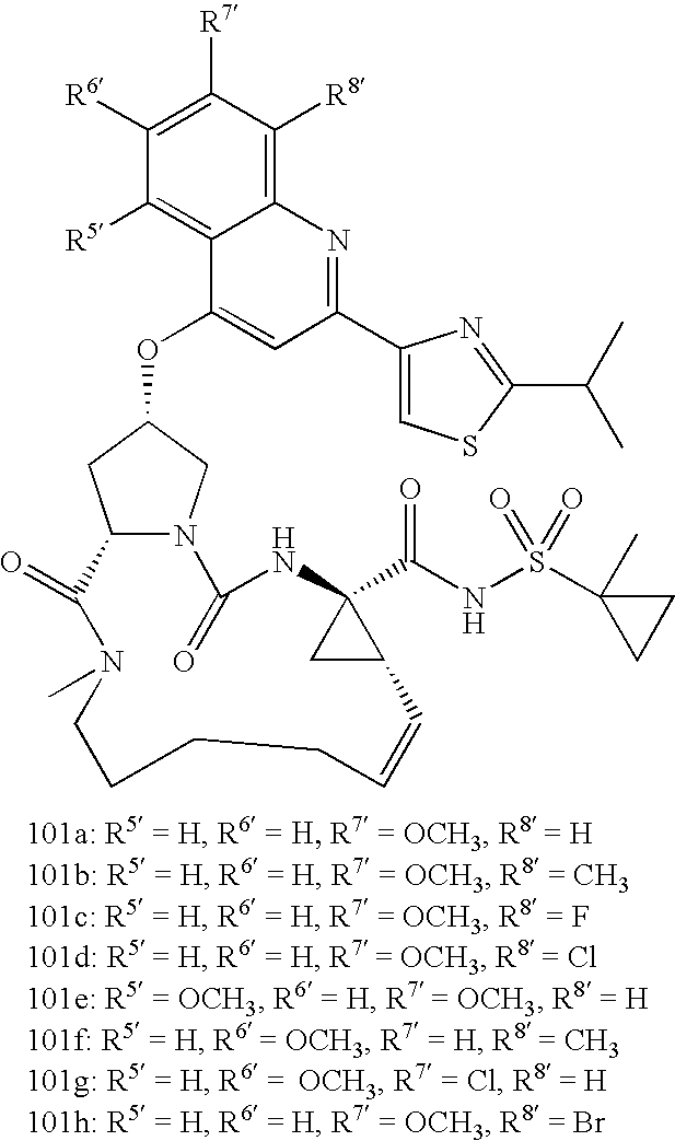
C1([R6])=C([R7])C([R8])=C2C(=C1[R5])C(OC1CN3C(C1)C(=O)N(C)CCCCC=CC1C(C(NS(C4(C)CC4)(=O)=O)=O)(NC3=O)C1)=CC(C1=CSC(C(C)C)=N1)=N2
